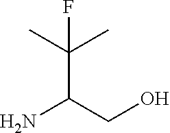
NC(C(C)(C)F)CO
